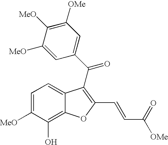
C1=C([MeO])C(O)=C2C(=C1)C(C(C1=CC([OMe])=C([MeO])C([MeO])=C1)=O)=C(C=CC([OMe])=O)O2
